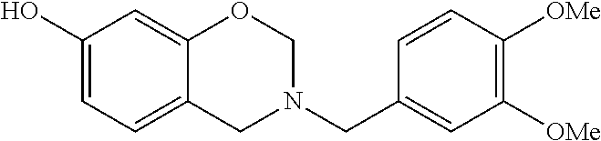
C1(O)=CC=C2C(=C1)OCN(CC1=CC([OMe])=C([OMe])C=C1)C2
